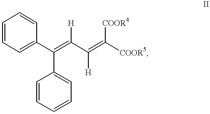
C1=CC=C(C(=C(C(=C([COOR5])[COOR4])[H])[H])C2=CC=CC=C2)C=C1
